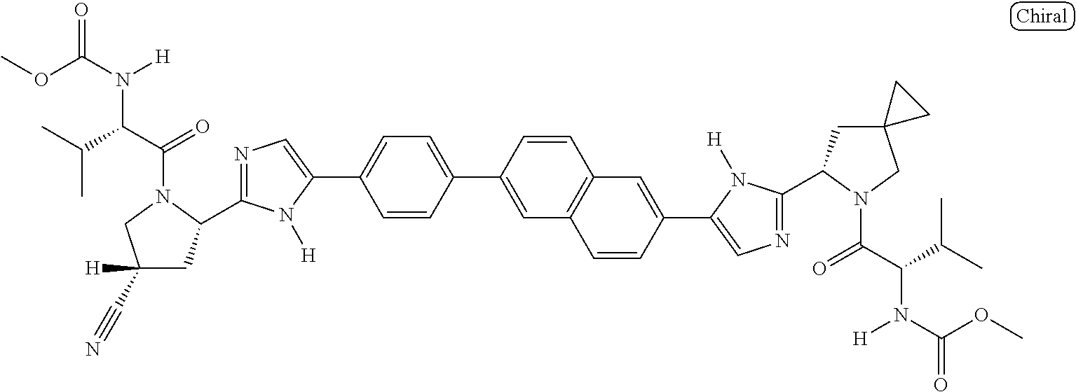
C1=CC(C2=CC3=C(C=C(C4=CN=C(C5CC6(CN5C(C(C(C)C)N(C(OC)=O)[H])=O)CC6)N4[H])C=C3)C=C2)=CC=C1C1=CN=C(C2CC([H])(C#N)CN2C(C(C(C)C)N(C(OC)=O)[H])=O)N1[H]
